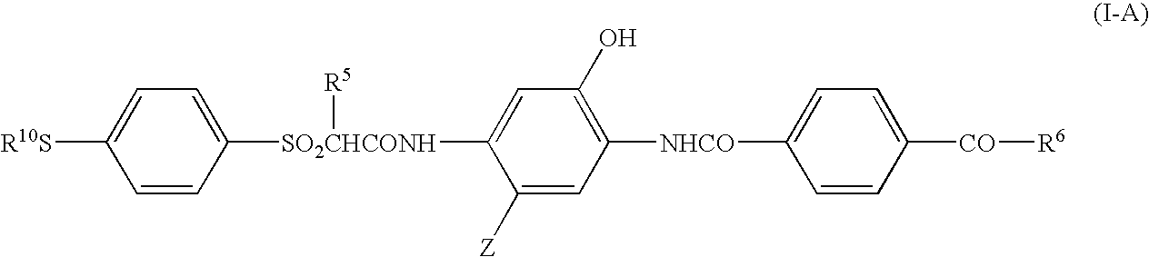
C1=CC([R10S])=CC=C1[SO2CHCONH]([R5])C1=CC(O)=C([NHCO]C2=CC=C([CO][R6])C=C2)C=C1[Z]
